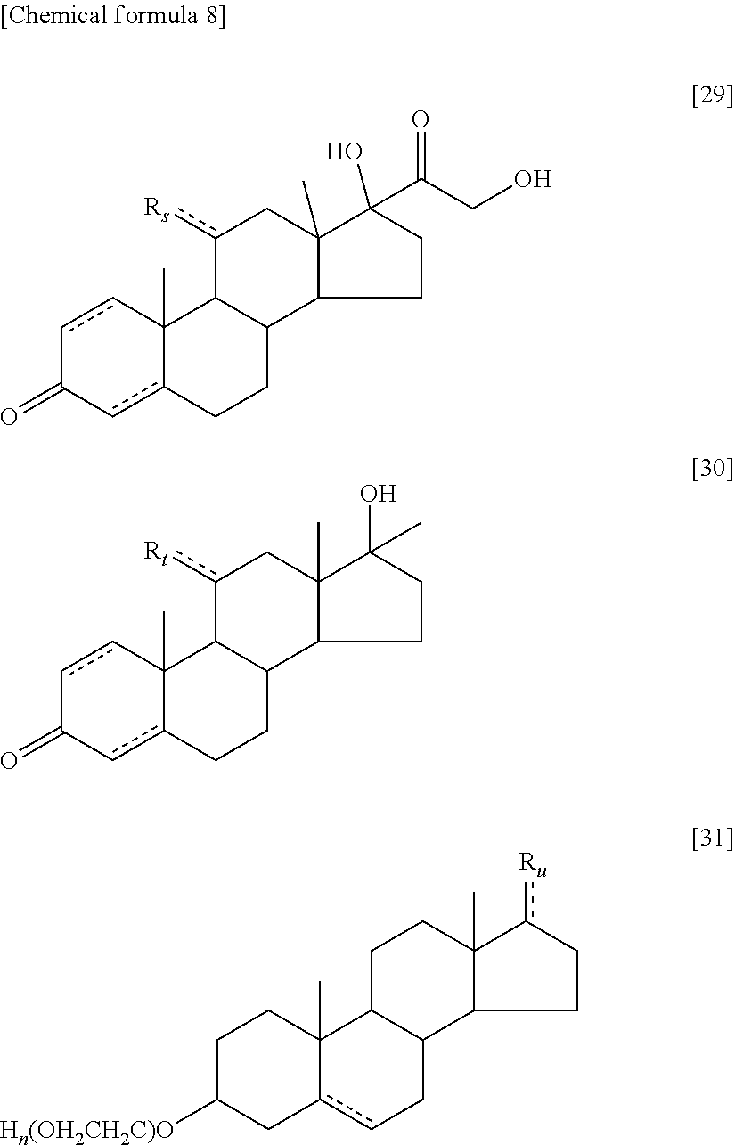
c1cC2(C)c(cC1=O)CCC1C2c([Rs])CC2(C)C1CCC2(O)C(CO)=O.c1cC2(C)c(cC1=O)CCC1C2c([Rt])CC2(C)C1CCC2(O)C.C1C([Hn(OH2CH2C)O])Cc2cCC3C(C2(C)C1)CCC1(C)C3CCc1[Ru]
